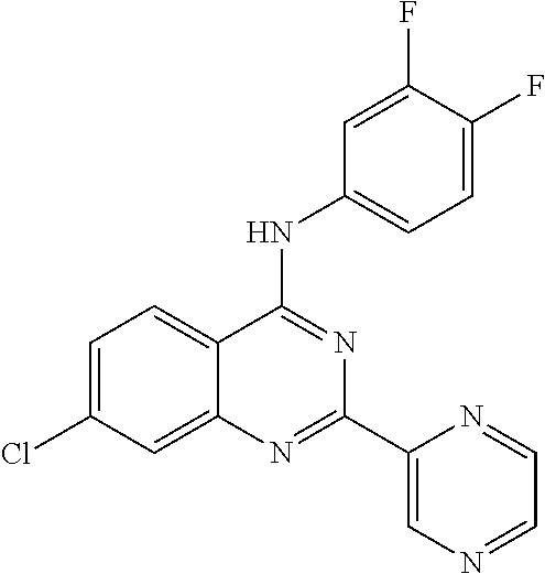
C12=CC(Cl)=CC=C1C(NC1=CC=C(F)C(F)=C1)=NC(C1=CN=CC=N1)=N2
